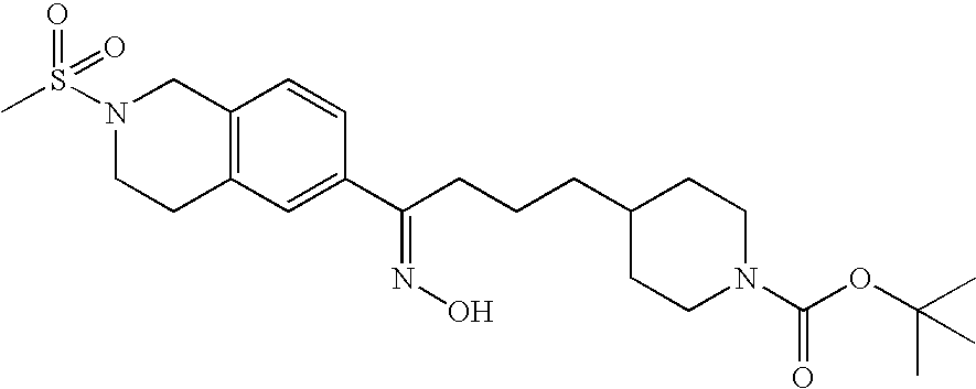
C12=C(C=C(C(CCCC3CCN(C(OC(C)(C)C)=O)CC3)=NO)C=C1)CCN(S(C)(=O)=O)C2
